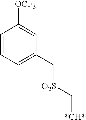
C1=CC=C(C[O2S]C[*CH*])C=C1[OCF3]
